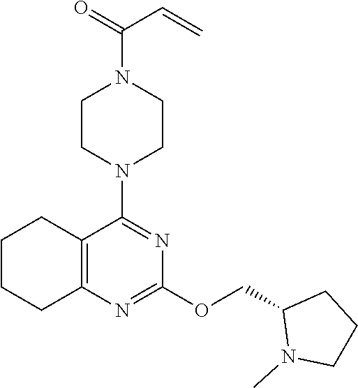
C1CCC2=C(C1)N=C(OCC1N(C)CCC1)N=C2N1CCN(C(=O)C=C)CC1
